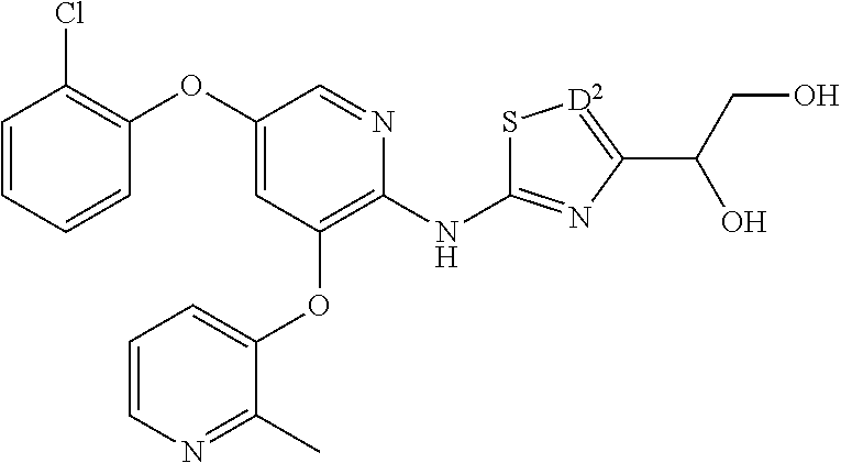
C1=CC=CC(OC2=CC(OC3=CC=CN=C3C)=C(NC3=NC(C(CO)O)=[D2]S3)N=C2)=C1Cl
